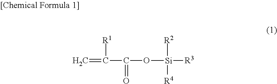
C=C(C(O[Si]([R3])([R2])[R4])=O)[R1]
